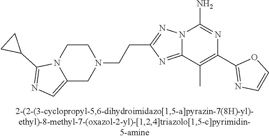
C1(C2=NC=CO2)=C(C)C2=NC(CCN3CCN4C(=CN=C4C4CC4)C3)=NN2C(N)=N1
